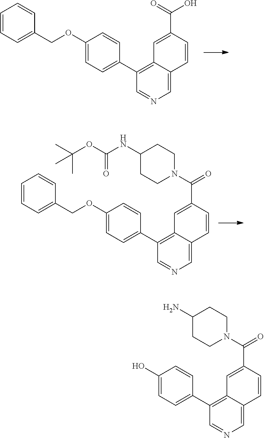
C1=C2C(=C(C3=CC=C(OCC4=CC=CC=C4)C=C3)C=N1)C=C(C(N1CCC(NC(OC(C)(C)C)=O)CC1)=O)C=C2.C1=C2C(=C(C3=CC=C(OCC4=CC=CC=C4)C=C3)C=N1)C=C(C(=O)O)C=C2.C1=C2C(=C(C3=CC=C(O)C=C3)C=N1)C=C(C(N1CCC(N)CC1)=O)C=C2
